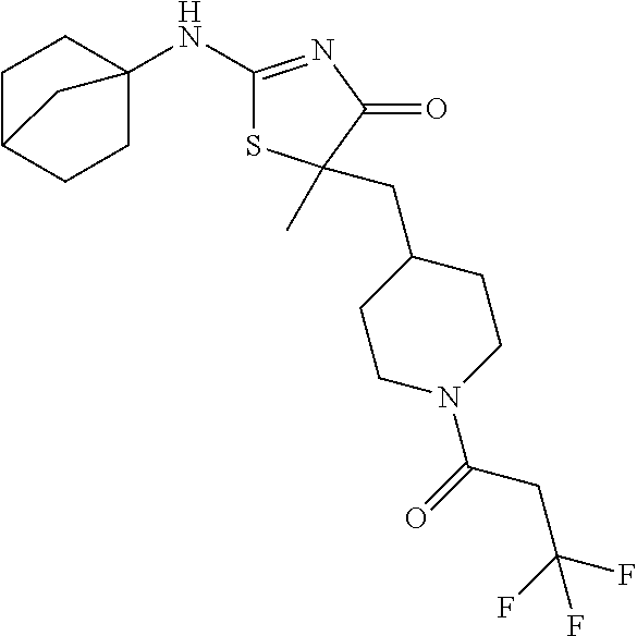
C1C2CCC(NC3=NC(=O)C(C)(CC4CCN(C(=O)CC(F)(F)F)CC4)S3)(C1)C2
